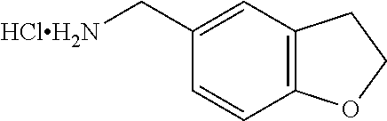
[HClH2N]CC1=CC2=C(C=C1)OCC2
